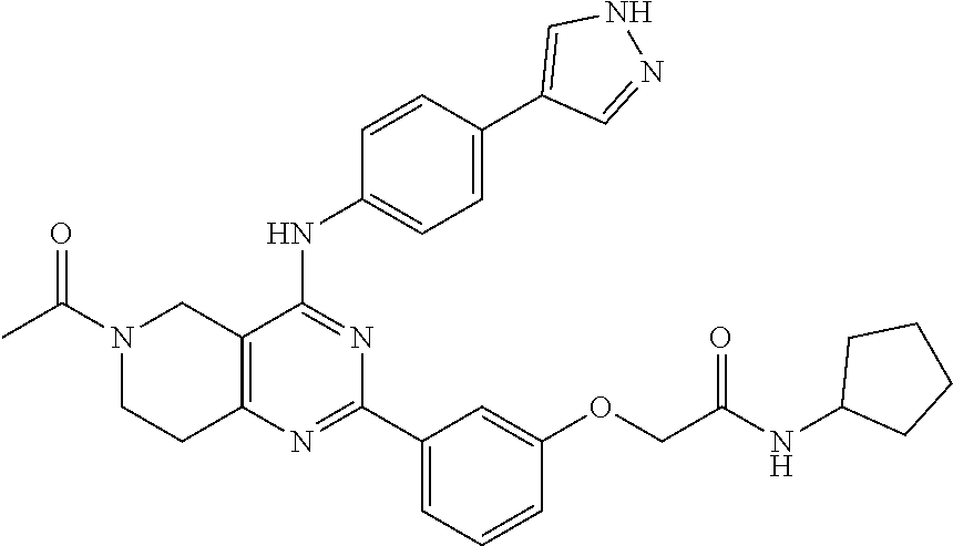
CC(N1CCC2=C(C1)C(NC1=CC=C(C3=CNN=C3)C=C1)=NC(C1=CC=CC(OCC(NC3CCCC3)=O)=C1)=N2)=O
